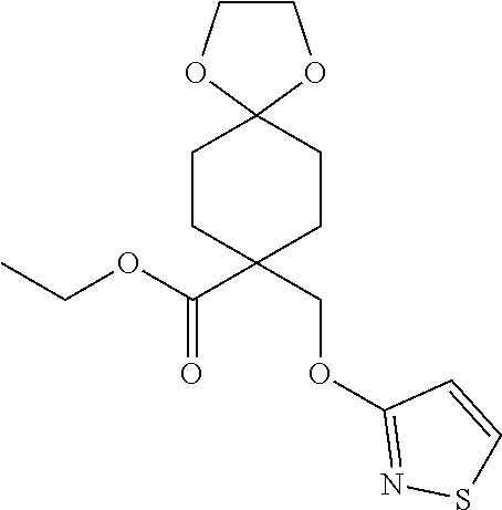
C1COC2(O1)CCC(C(=O)OCC)(COC1=NSC=C1)CC2
